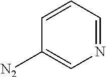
C1([N2])=CN=CC=C1
